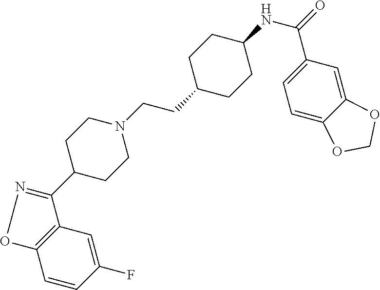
C1=CC(F)=CC2=C1ON=C2C1CCN(CCC2CCC(NC(=O)C3=CC=C4C(=C3)OCO4)CC2)CC1
